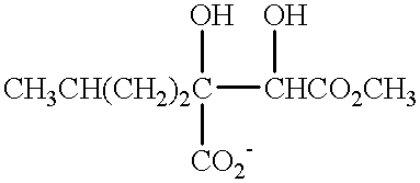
[CH3CH(CH2)2C](O)([CO2-])[CHCO2CH3]O
